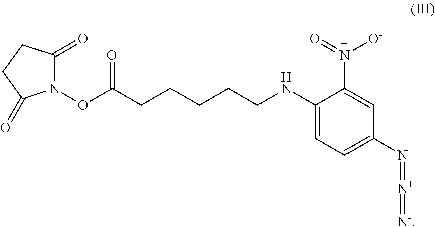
C1=C(NCCCCCC(ON2C(=O)CCC2=O)=O)C(N(=O)[O-])=CC(N=[N+]=[N-])=C1
